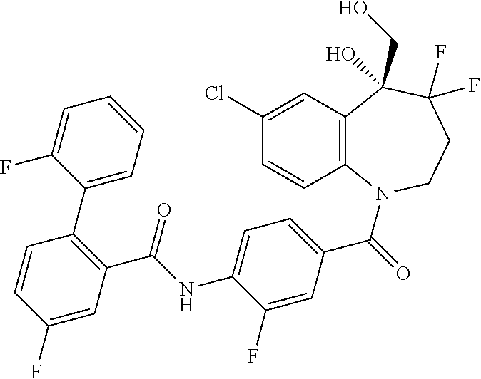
C12=C(N(C(=O)C3=CC=C(NC(C4=C(C5=CC=CC=C5F)C=CC(F)=C4)=O)C(F)=C3)CCC(F)(F)C1(CO)O)C=CC(Cl)=C2
